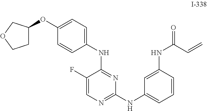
N(C1=NC(NC2=CC=CC(NC(C=C)=O)=C2)=NC=C1F)C1=CC=C(OC2CCOC2)C=C1
